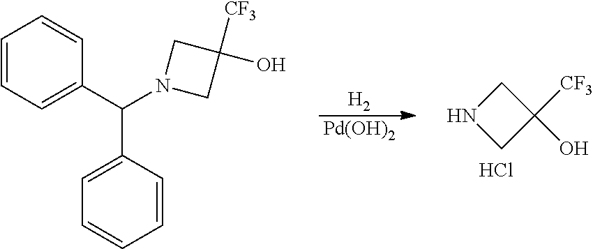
C1=C(C(C2=CC=CC=C2)N2CC([CF3])(O)C2)C=CC=C1.[H2].[Pd(OH)2].N1CC([CF3])(O)C1.Cl
